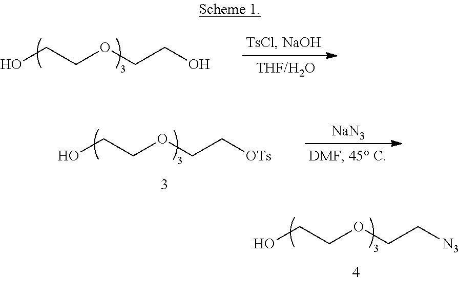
OCCOCCO.OCCOCC[OTs].[NaN3].OCCOCC[N3]
